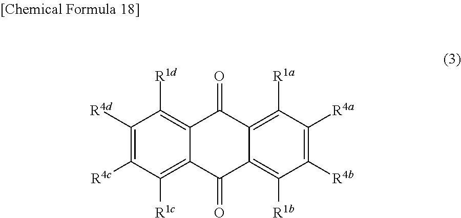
C1([R4d])=C([R4c])C([R1c])=C2C(=C1[R1d])C(=O)C1=C([R1a])C([R4a])=C([R4b])C([R1b])=C1C2=O
